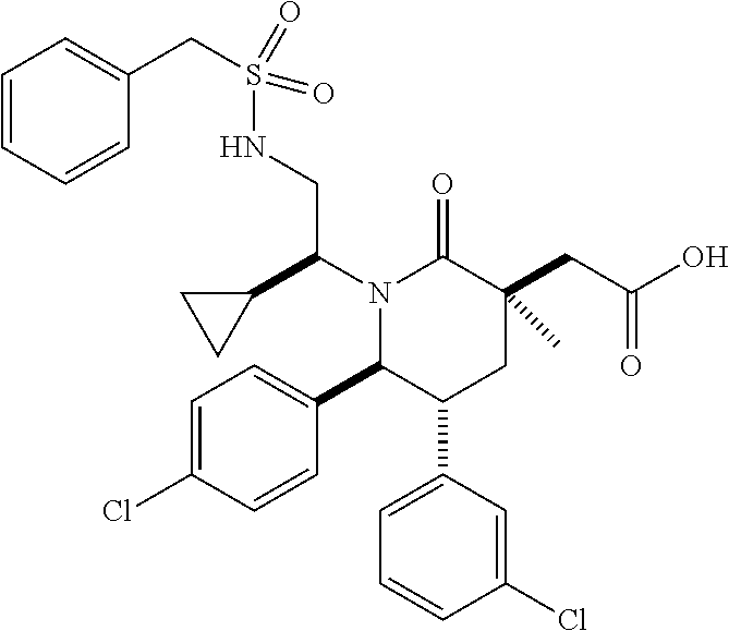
N1(C(C2CC2)CNS(CC2=CC=CC=C2)(=O)=O)C(C2=CC=C(Cl)C=C2)C(C2=CC=CC(Cl)=C2)CC(CC(=O)O)(C)C1=O
